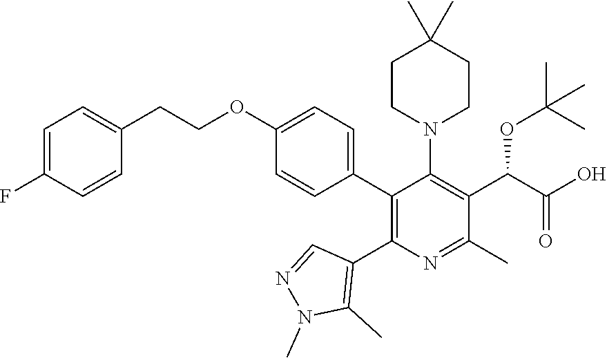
C1=C(F)C=CC(CCOC2=CC=C(C3=C(C4=C(C)N(C)N=C4)N=C(C)C(C(C(O)=O)OC(C)(C)C)=C3N3CCC(C)(C)CC3)C=C2)=C1
